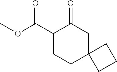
C1(C(OC)=O)CCC2(CC1=O)CCC2
